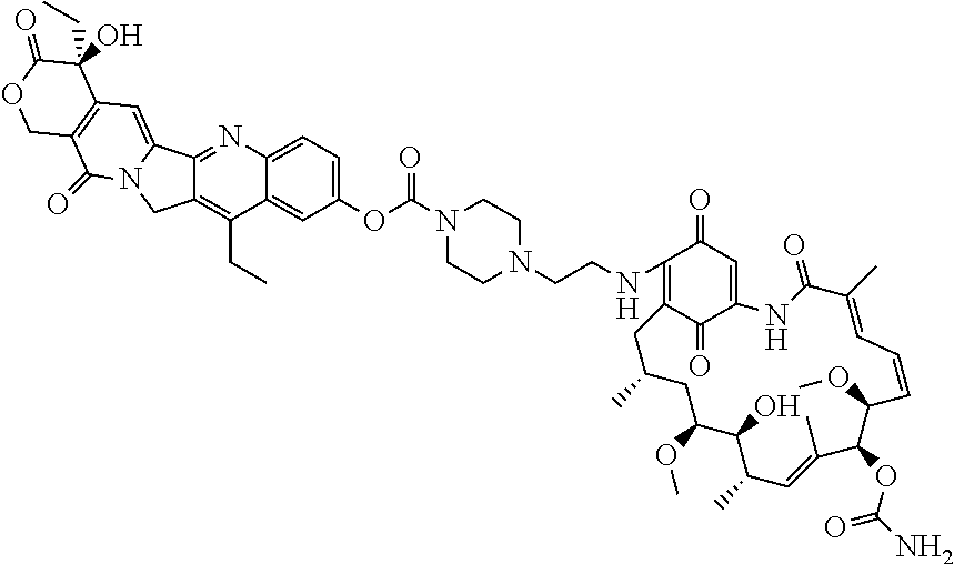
C1(NCCN2CCN(C(OC3=CC=C4C(=C3)C(CC)=C3C(=N4)C4=CC5=C(C(=O)N4C3)COC(=O)C5(CC)O)=O)CC2)=C2C(=O)C(=CC1=O)NC(=O)C(C)=CC=CC(OC)C(OC(=O)N)C(C)=CC(C)C(O)C(OC)CC(C)C2
